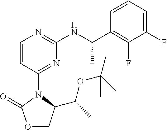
O1CC(C(C)OC(C)(C)C)N(C2=NC(NC(C3=C(F)C(F)=CC=C3)C)=NC=C2)C1=O
